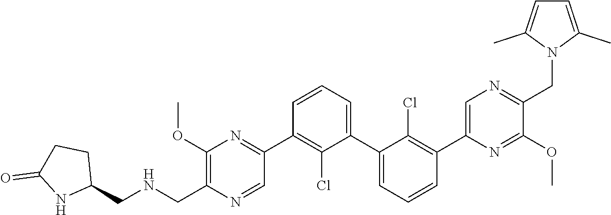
C1(C2=NC(OC)=C(C[HN]CC3CCC(=O)N3)N=C2)=C(Cl)C(C2=CC=CC(C3=CN=C(CN4C(C)=CC=C4C)C(OC)=N3)=C2Cl)=CC=C1
